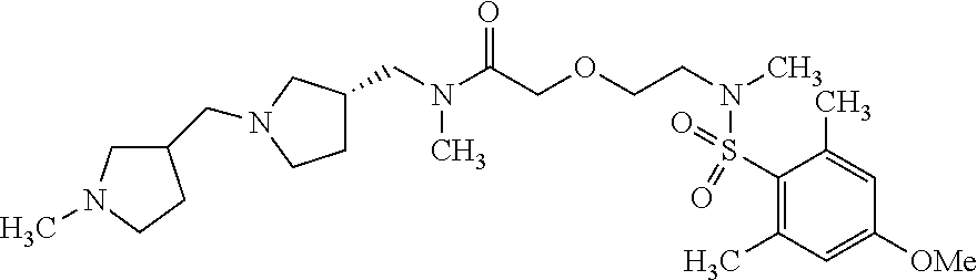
C(N(C(COCCN(C)S(C1=C(C)C=C([OMe])C=C1C)(=O)=O)=O)C)C1CCN(CC2CN(C)CC2)C1
